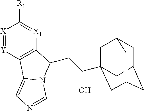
[X]1=[Y]C2=C([X1]=C1[R1])C(CC(O)C13CC4CC(CC(C1)C4)C3)N1C2=CN=C1
